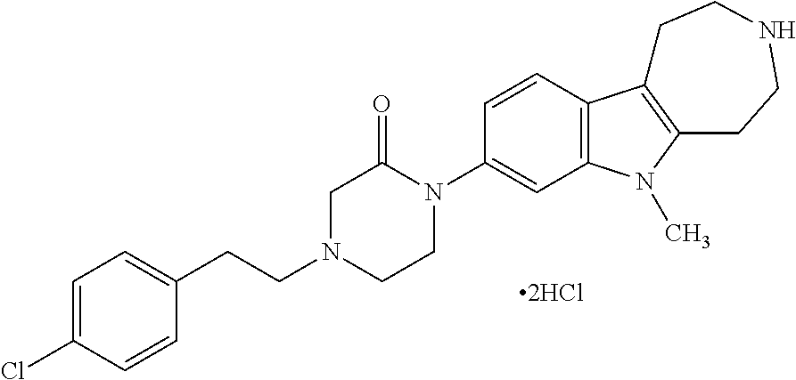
C1=C(Cl)C=CC(CCN2CCN(C3=CC4=C(C=C3)C3=C(N4C)CCNCC3)C(=O)C2)=C1.[2HCl]
